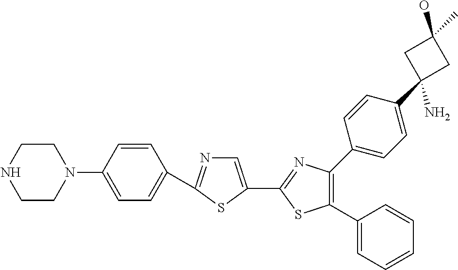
C1(C2=CN=C(C3=CC=C(N4CCNCC4)C=C3)S2)=NC(C2=CC=C(C3(N)CC(O)(C)C3)C=C2)=C(C2=CC=CC=C2)S1
